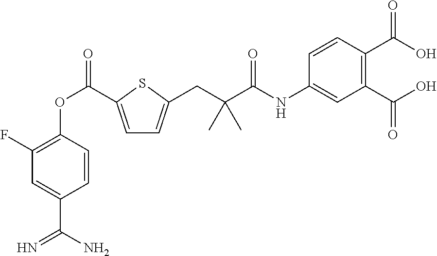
C1(F)=C(OC(=O)C2=CC=C(CC(C(=O)NC3=CC(C(O)=O)=C(C(O)=O)C=C3)(C)C)S2)C=CC(C(N)=N)=C1
